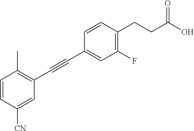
C1=CC(CCC(O)=O)=C(F)C=C1C#CC1=C(C)C=CC([CN])=C1
